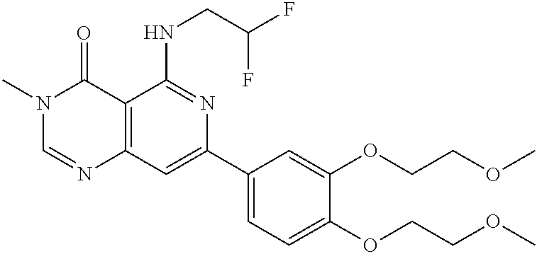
C12=C(C=C(C3=CC=C(OCCOC)C(OCCOC)=C3)N=C1NCC(F)F)N=CN(C)C2=O
